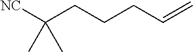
C(CCCC([NC])(C)C)=C
